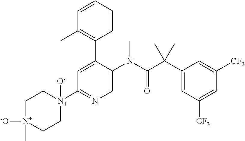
C1[N+]([-O])(C)CC[N+](C2=NC=C(N(C(C(C3=CC([CF3])=CC([CF3])=C3)(C)C)=O)C)C(C3=C(C)C=CC=C3)=C2)([O-])C1
